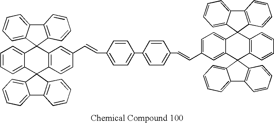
C12=C(C3(C4=CC=CC=C14)C1=CC=CC=C1C1(C4=C3C=C(C=CC3=CC=C(C5=CC=C(C=CC6=CC=C7C(=C6)C6(C8=C(C=CC=C8)C78C7=CC=CC=C7C7=C8C=CC=C7)C7=C(C8=CC=CC=C86)C=CC=C7)C=C5)C=C3)C=C4)C3=C(C4=CC=CC=C41)C=CC=C3)C=CC=C2
